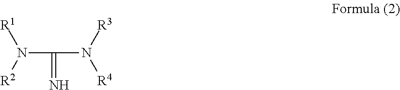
N(C(=N)N([R3])[R4])([R2])[R1]
